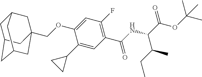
C1(C2CC2)=CC(C(NC(C(OC(C)(C)C)=O)C(CC)C)=O)=C(F)C=C1OCC12CC3CC(CC(C1)C3)C2
